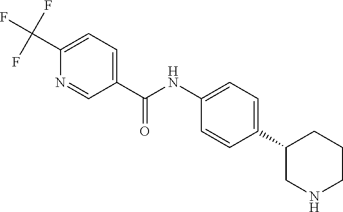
C1(C2=CC=C(NC(C3=CC=C(C(F)(F)F)N=C3)=O)C=C2)CNCCC1
